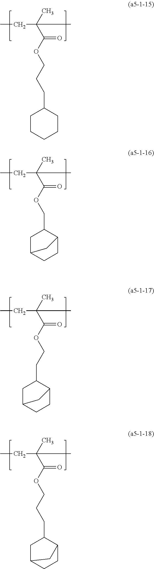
C(C(C)(C(=O)OCCCC1CCCCC1)C)C.C(C(C)(C(=O)OCC1CC2CCC1C2)C)C.C(C(C)(C(=O)OCCC1CC2CCC1C2)C)C.C(C(C)(C(=O)OCCCC1CC2CCC1C2)C)C
